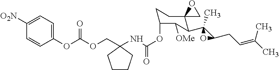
C1C(OC(NC2(COC(OC3=CC=C([O2N])C=C3)=O)CCCC2)=O)C([OMe])C(C2(C)C(CC=C(C)C)O2)C2(C1)CO2
